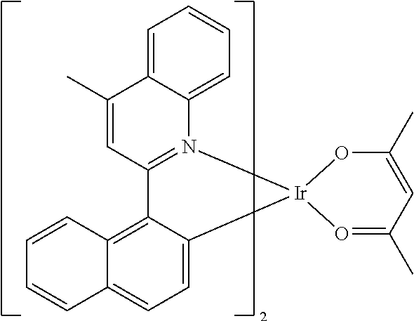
C1(C)=CC2=N(C3=CC=CC=C13)[Ir]1(C3=CC=C4C(=C23)C=CC=C4)OC(C)=CC(C)=O1
